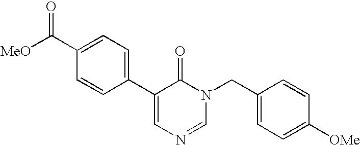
C1(C2=CC=C(C([MeO])=O)C=C2)=CN=CN(CC2=CC=C([OMe])C=C2)C1=O
